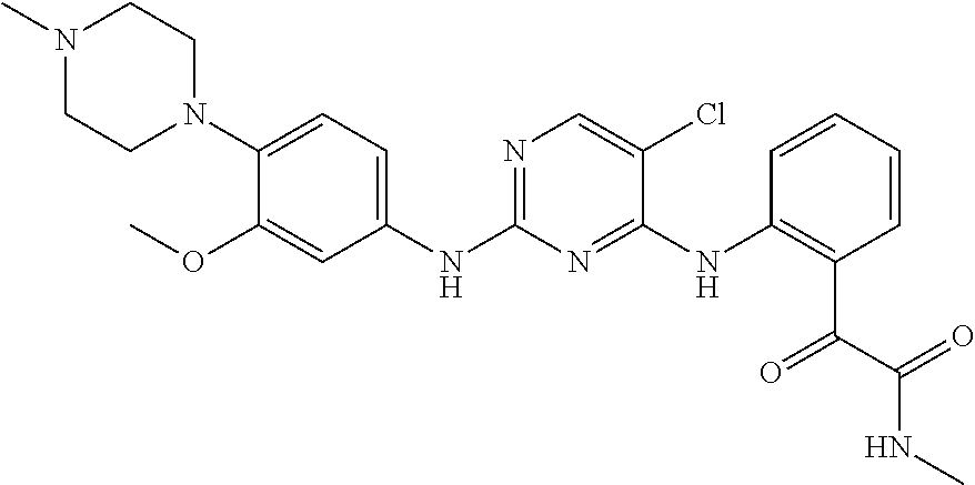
N1(C2=CC=C(NC3=NC=C(Cl)C(NC4=C(C(=O)C(=O)NC)C=CC=C4)=N3)C=C2OC)CCN(C)CC1
